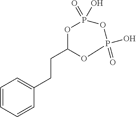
C1=CC=CC(CCC2OP(=O)(O)OP(O)(=O)O2)=C1
